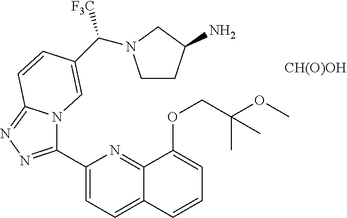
C1(C2=NN=C3N2C=C(C([F3C])N2CCC(N)C2)C=C3)=CC=C2C(=N1)C(OCC(OC)(C)C)=CC=C2.[CH(O)OH]
